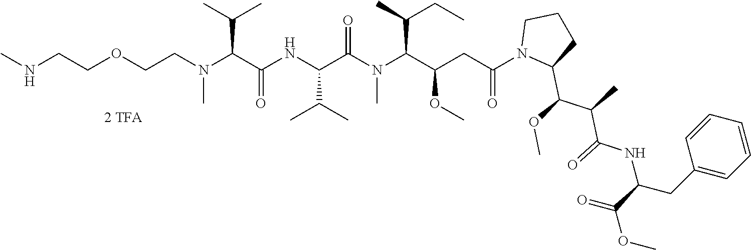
C(COCCN(C(C(C)C)C(NC(C(=O)N(C(C(C)CC)C(CC(N1C(C(OC)C(C)C(=O)NC(CC2=CC=CC=C2)C(=O)OC)CCC1)=O)OC)C)C(C)C)=O)C)NC
